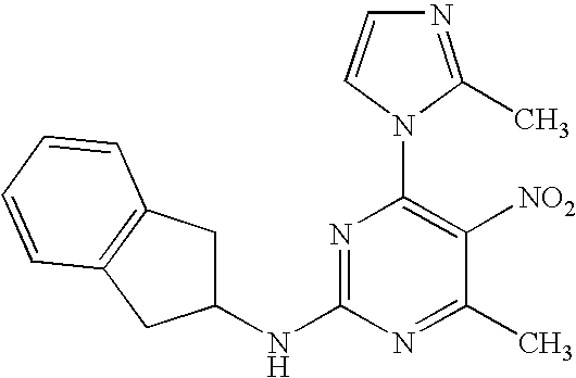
N1=C(NC2CC3=C(C2)C=CC=C3)N=C(C)C([NO2])=C1N1C(C)=NC=C1
